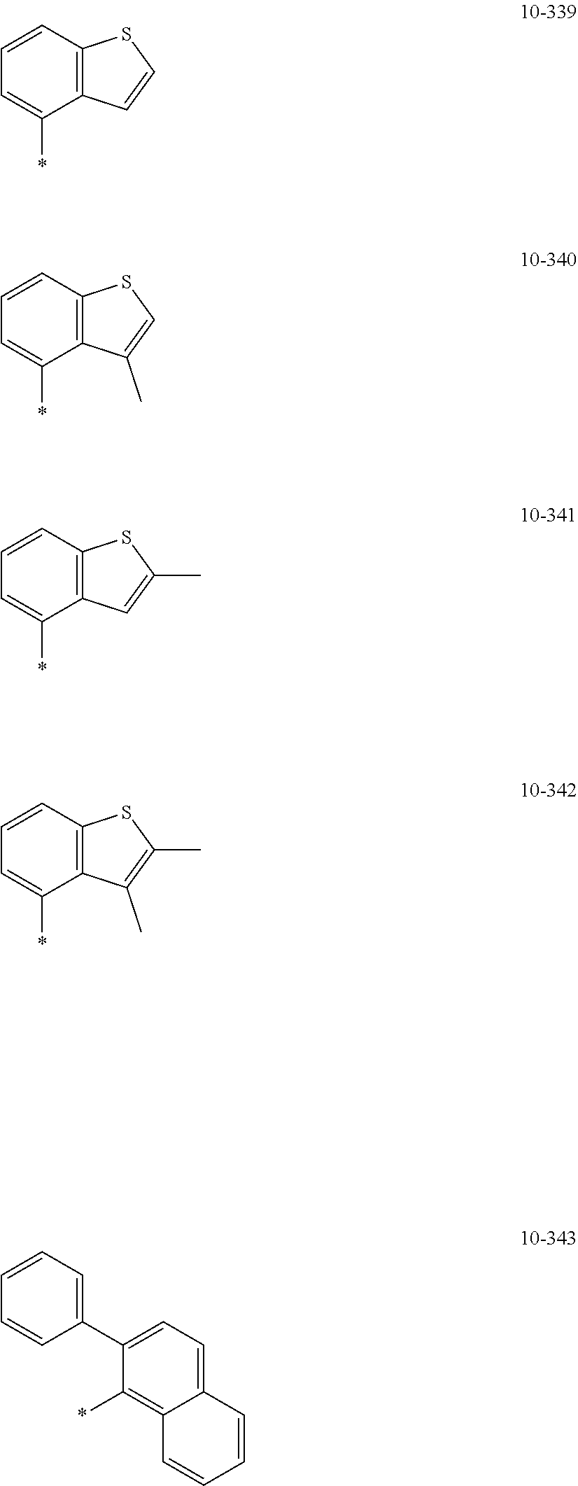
C1=CC2=C(C(*)=C1)C=CS2.C1=CC2=C(C(*)=C1)C(C)=CS2.C1=CC2=C(C(*)=C1)C=C(C)S2.C1=CC2=C(C(*)=C1)C(C)=C(C)S2.C1(C2=CC=CC=C2)=CC=C2C(=C1*)C=CC=C2
